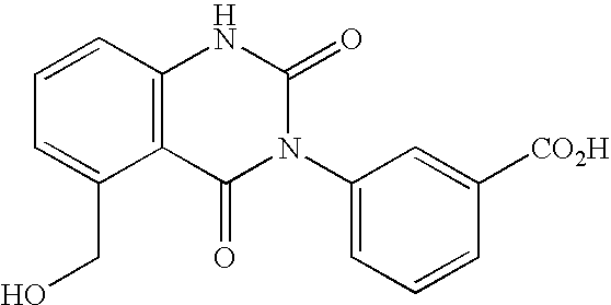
C1=CC2=C(C(CO)=C1)C(=O)N(C1=CC=CC([CO2H])=C1)C(=O)N2
